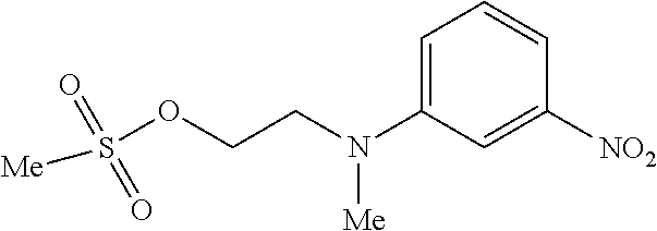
C1=C(N(CCOS(=O)([Me])=O)[Me])C=C([NO2])C=C1
